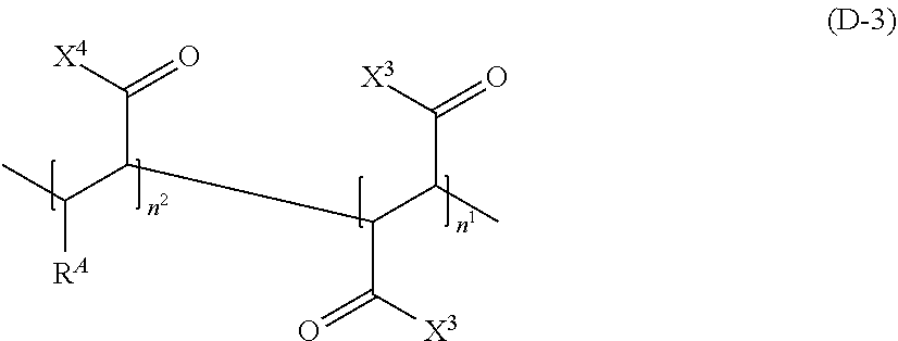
CC(C(C([X4])=O)C(C(C([X3])=O)C)C(=O)[X3])[RA]
